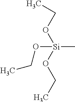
O([Si](C)(OCC)OCC)CC
